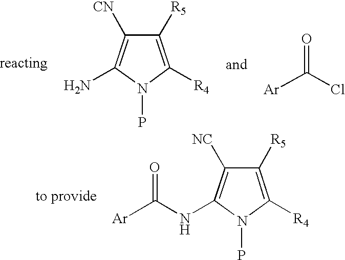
C1([R5])=C([R4])N(P)C(N)=C1[CN].[Ar]C(Cl)=O.C1([R5])=C([R4])N(P)C(NC([Ar])=O)=C1[NC]
